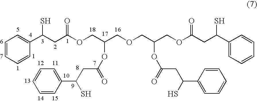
C1=CC=CC(C(CC(OCC(COCC(COC(CC(C2=CC=CC=C2)S)=O)OC(=O)CC(S)C2=CC=CC=C2)OC(=O)CC(S)C2=CC=CC=C2)=O)S)=C1
